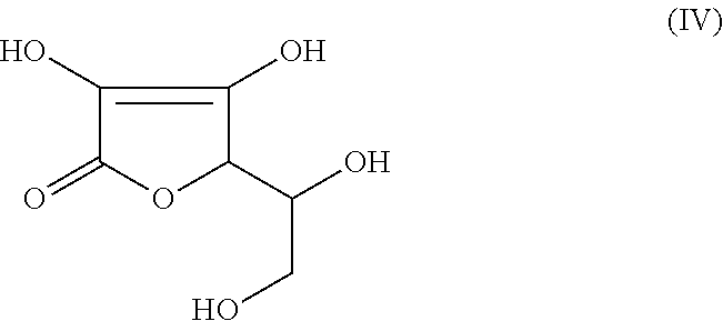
C1(O)=C(O)C(C(CO)O)OC1=O
